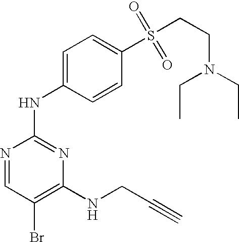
N1=CC(Br)=C(NCC#C)N=C1NC1=CC=C(S(=O)(=O)CCN(CC)CC)C=C1
